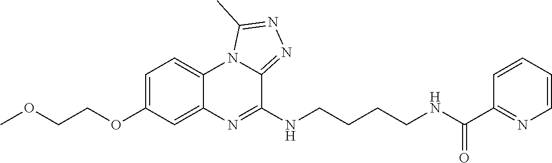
C1=C(OCCOC)C=C2C(=C1)N1C(=NN=C1C)C(NCCCCNC(C1=NC=CC=C1)=O)=N2
